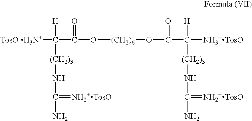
[TosO-H3N+]C(C(O[(CH2)6]OC(=O)C([NH3+TosO-])([H])[(CH2)3]NC(N)=[NH2+TosO-])=O)([H])[(CH2)3]NC(N)=[NH2+TosO-]
